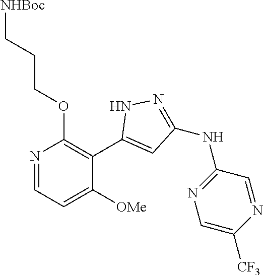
N1=CC=C([OMe])C(C2=CC(NC3=NC=C([CF3])N=C3)=NN2)=C1OCCC[NHBoc]
